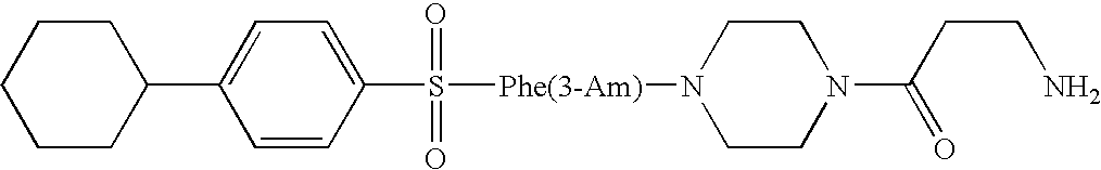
C1(C2CCCCC2)=CC=C(S([Phe(3-Am)]N2CCN(C(CCN)=O)CC2)(=O)=O)C=C1
